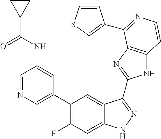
C1=C(C2=C(F)C=C3C(=C2)C(C2=NC4=C(N2)C=CN=C4C2=CSC=C2)=NN3)C=C(NC(C2CC2)=O)C=N1
